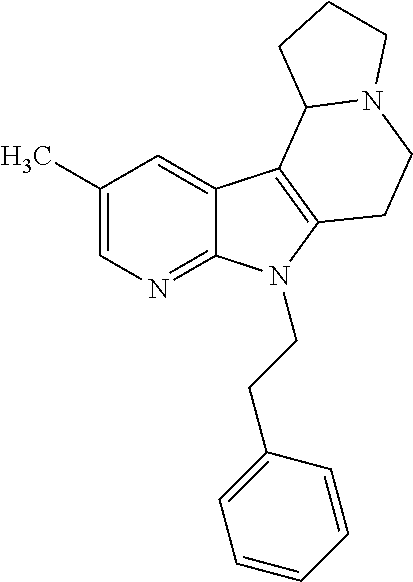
C1(C)=CN=C2C(=C1)C1=C(N2CCC2=CC=CC=C2)CCN2C1CCC2
